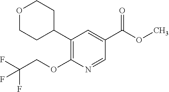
C1(C2=C(OCC(F)(F)F)N=CC(C(=O)OC)=C2)CCOCC1
